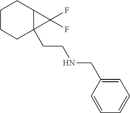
C1=CC(CNCCC23CCCCC2C3(F)F)=CC=C1
